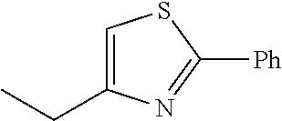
C1=C(CC)N=C([Ph])S1
